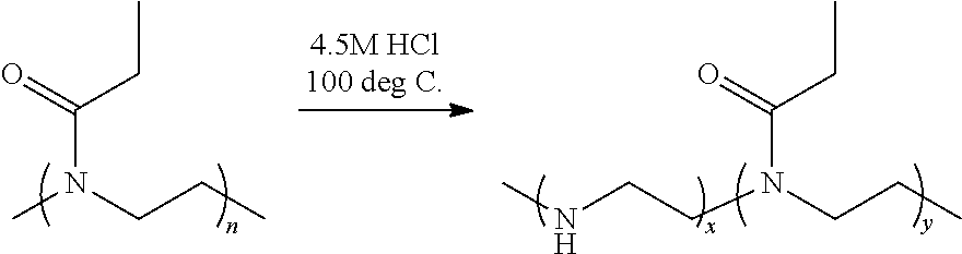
N(C(CC)=O)(C)CCC.N(C(CC)=O)(CCNC)CCC
